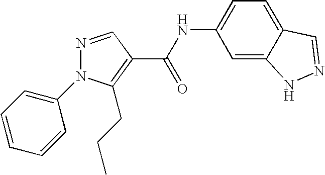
C1(N2N=CC(C(NC3=CC=C4C(=C3)NN=C4)=O)=C2CCC)=CC=CC=C1
